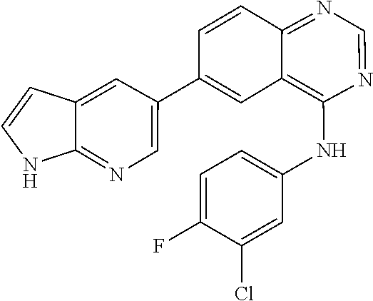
C12=CC(C3=CC4=C(NC5=CC=C(F)C(Cl)=C5)N=CN=C4C=C3)=CN=C1NC=C2
